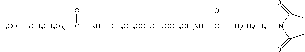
[H3CO][(CH2CH2O)n]C(N[CH2CH2OCH2CH2OCH2CH2NH]C([CH2CH2CH2]N1C(=O)C=CC1=O)=O)=O
